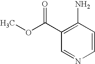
C1(N)=C(C(OC)=O)C=NC=C1
